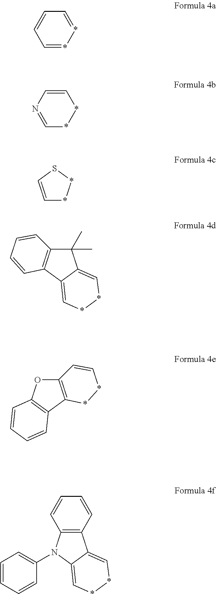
C1=**=CC=C1.C1=NC=C**1.C1=CS**1.C1(C)(C)C2=C**C=C2C2=C1C=CC=C2.O1C2=C(C3=C1C=C**3)C=CC=C2.C12=C(N(C3=CC=CC=C3)C3=C**C=C13)C=CC=C2
